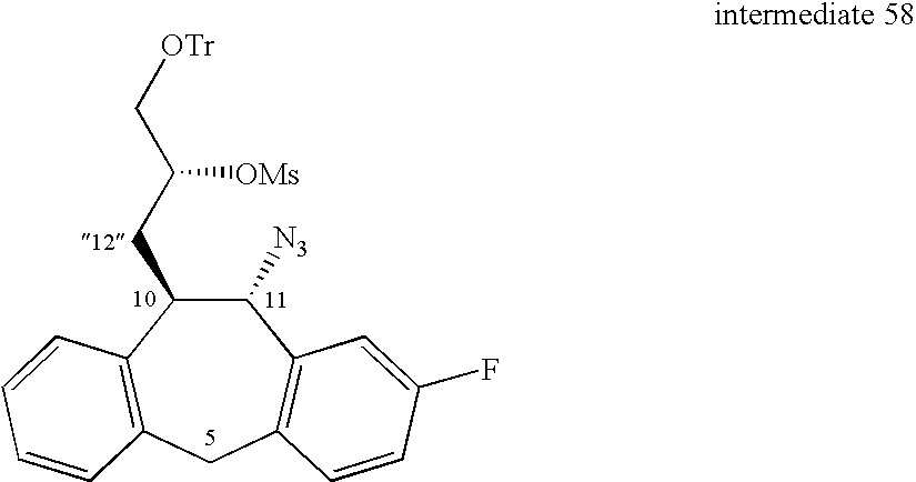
C1([N3])C(CC(C[OTr])[OMs])C2=C(CC3=C1C=C(F)C=C3)C=CC=C2
